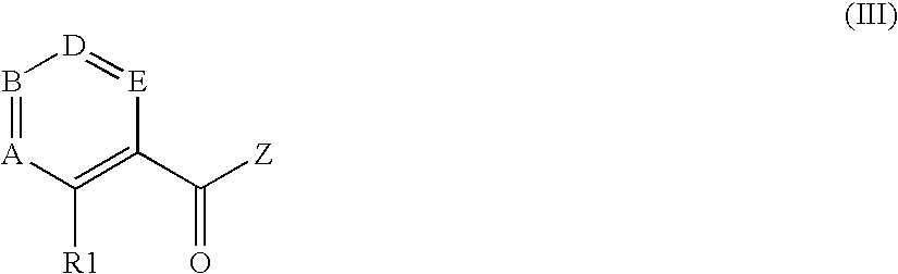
B1=[A]C([R1])=C(C([Z])=O)[E]=[D]1
